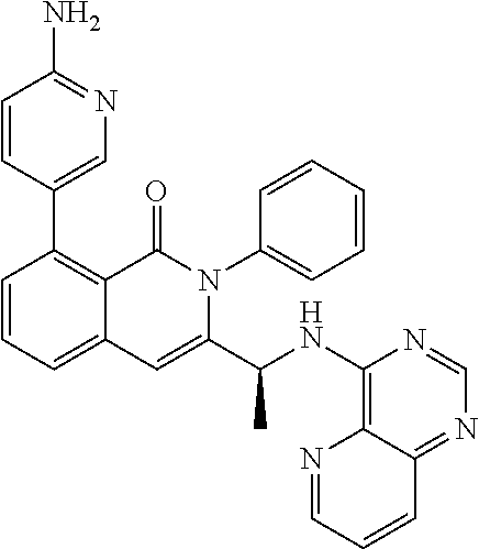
C1=CC=C2C(=C1C1=CN=C(N)C=C1)C(=O)N(C1=CC=CC=C1)C(C(NC1=C3N=CC=CC3=NC=N1)C)=C2
